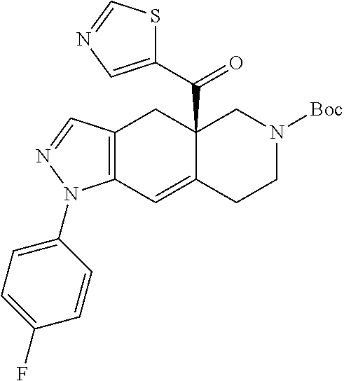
C12(C(C3=CN=CS3)=O)C(=CC3=C(C1)C=NN3C1=CC=C(F)C=C1)CCN([Boc])C2
